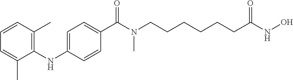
C1(NC2=C(C)C=CC=C2C)=CC=C(C(N(CCCCCCC(NO)=O)C)=O)C=C1
